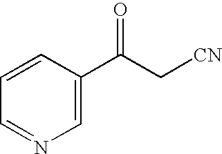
C1=C(C(C[CN])=O)C=CC=N1
